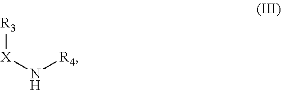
[X](N[R4])[R3]
